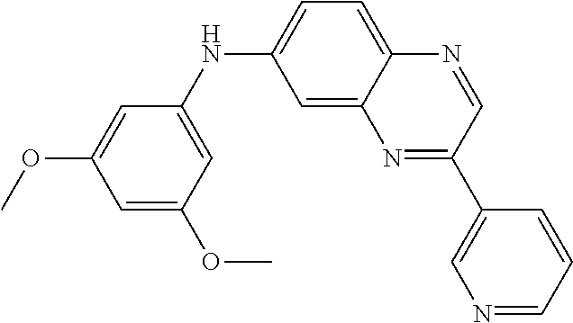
C1=C(OC)C=C(NC2=CC=C3C(=C2)N=C(C2=CN=CC=C2)C=N3)C=C1OC
